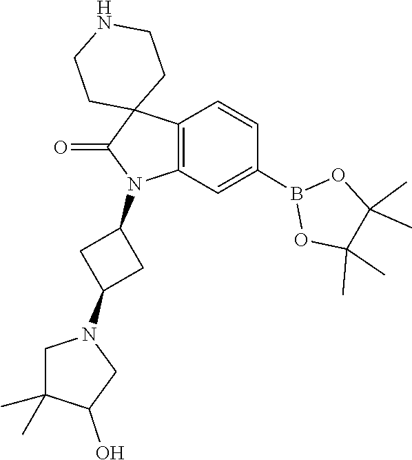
C1(C)(C)C(C)(C)OB(C2=CC3=C(C=C2)C2(C(=O)N3C3CC(N4CC(C)(C)C(O)C4)C3)CCNCC2)O1
